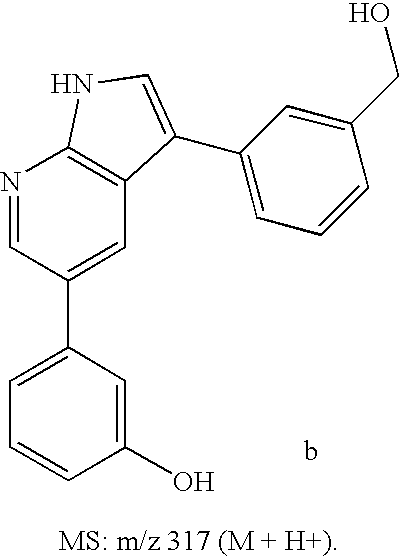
C1=C(C2=CC3=C(N=C2)NC=C3C2=CC=CC(CO)=C2)C=C(O)C=C1
